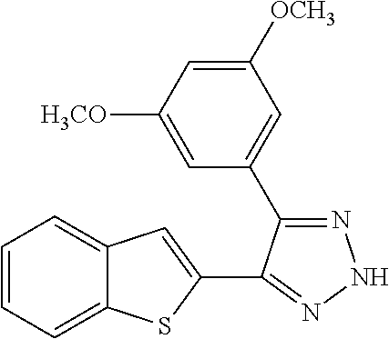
C1([OCH3])=CC([H3CO])=CC(C2=NNN=C2C2=CC3=CC=CC=C3S2)=C1
